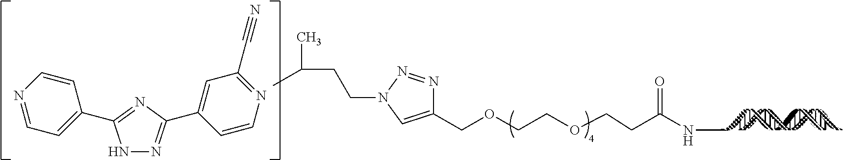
C1(COCCOCCC(NC)=O)=CN(CCC(C)C)N=N1.C1=CN=C(C#N)C=C1C1=NNC(C2=CC=NC=C2)=N1
